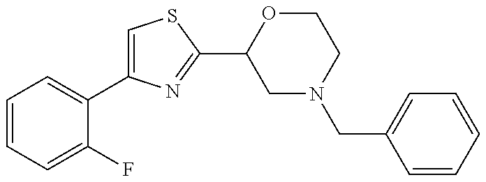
C1=CC=C(F)C(C2=CSC(C3CN(CC4=CC=CC=C4)CCO3)=N2)=C1
